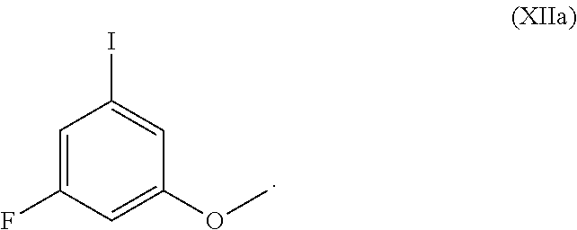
C1=C(F)C=C(OC)C=C1I
